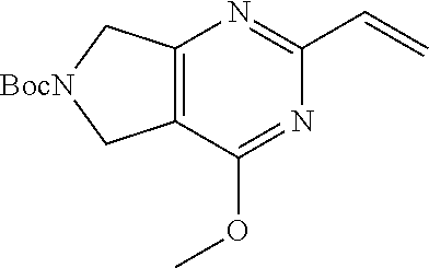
C1(C=C)=NC2=C(C(OC)=N1)C[BocN]C2
